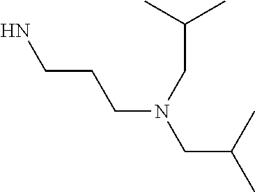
C(CCN(CC(C)C)CC(C)C)N
